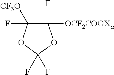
C1([CF3O])(F)C([OCF2COOXa])(F)OC(F)(F)O1
